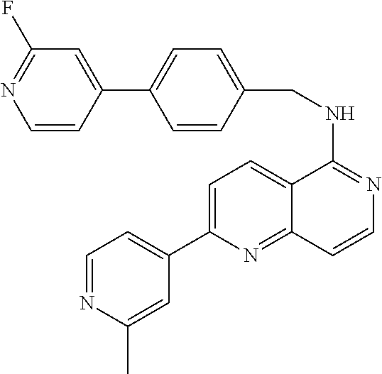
C1=C(C2=CC=NC(C)=C2)N=C2C(=C1)C(NCC1=CC=C(C3=CC(F)=NC=C3)C=C1)=NC=C2
